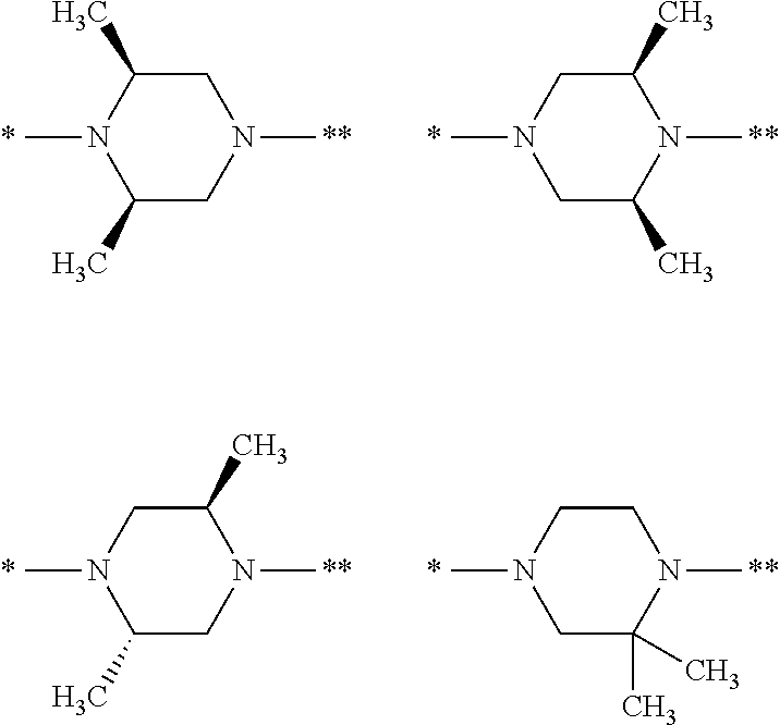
C1C(C)N(C)C(C)CN1C.C1(C)CN(C)CC(C)N1C.C1(C)CN(C)C(C)CN1C.C1CN(C)CC(C)(C)N1C
